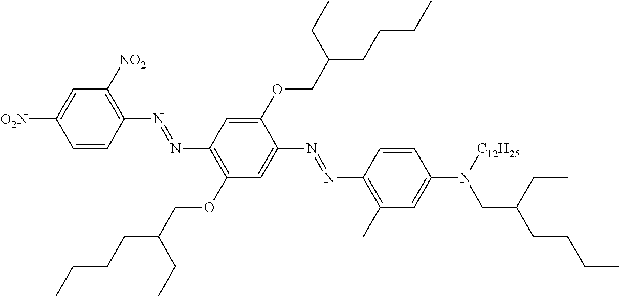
C1=CC(N=NC2=C(OCC(CCCC)CC)C=C(N=NC3=C(C)C=C(N([C12H25])CC(CCCC)CC)C=C3)C(OCC(CCCC)CC)=C2)=C([NO2])C=C1[O2N]
